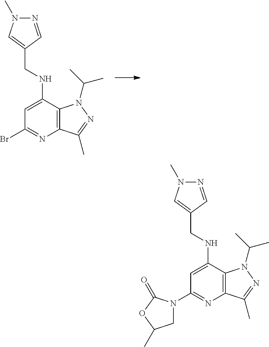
BrC1=NC2=C(C(NCC3=CN(C)N=C3)=C1)N(C(C)C)N=C2C.N1(C2=NC3=C(C(NCC4=CN(C)N=C4)=C2)N(C(C)C)N=C3C)CC(C)OC1=O
